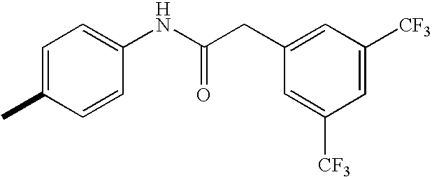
C1=CC(NC(=O)CC2=CC([CF3])=CC([CF3])=C2)=CC=C1C
